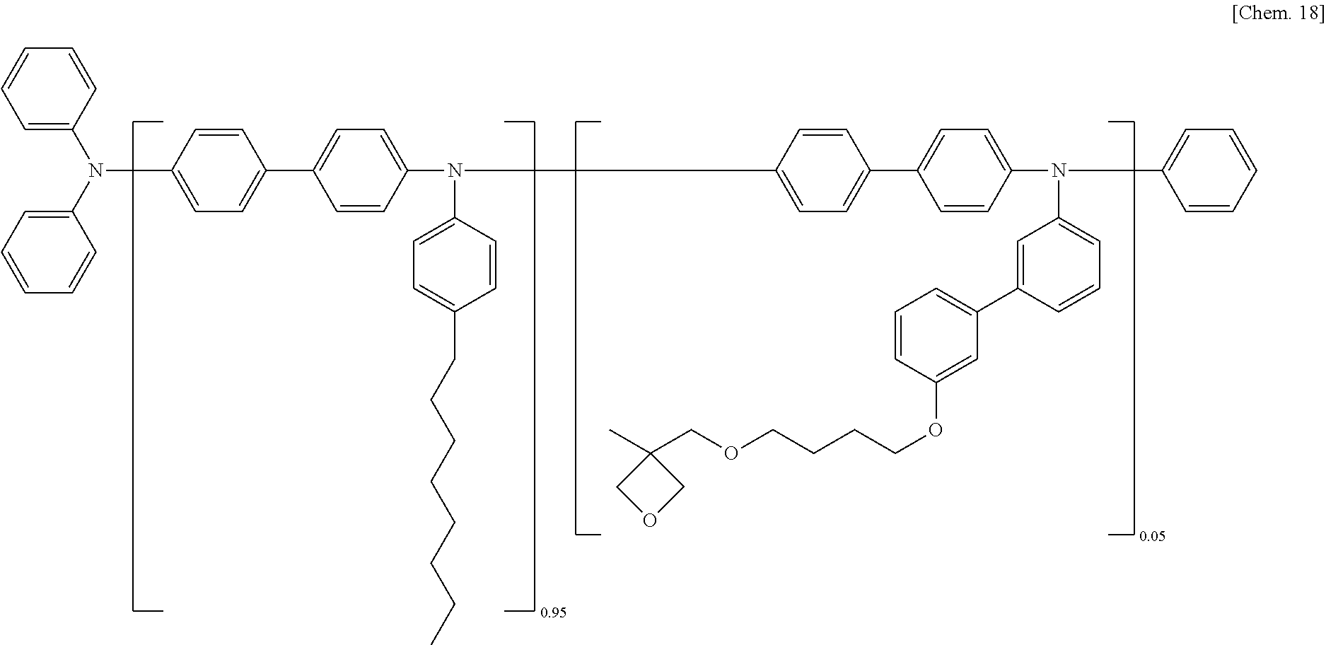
N(C1=CC=C(C2=CC=C(N(C3=CC=C(CCCCCCCC)C=C3)C3=CC=C(C4=CC=C(N(C5=CC=CC=C5)C5=CC=CC(C6=CC=CC(OCCCCOCC7(C)COC7)=C6)=C5)C=C4)C=C3)C=C2)C=C1)(C1=CC=CC=C1)C1=CC=CC=C1
